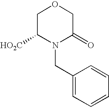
C1C([HO2C])N(CC2=CC=CC=C2)C(=O)CO1
